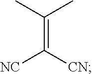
[CN]C([NC])=C(C)C
